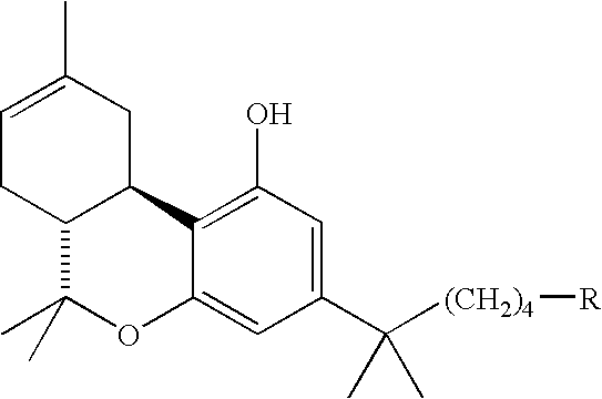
C1(C([(CH2)4][R])(C)C)=CC(O)=C2C(=C1)OC(C)(C)C1CC=C(C)CC21
